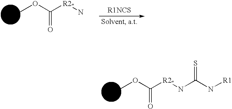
COC([R2]N)=O.COC([R2]NC(N[R1])=S)=O
